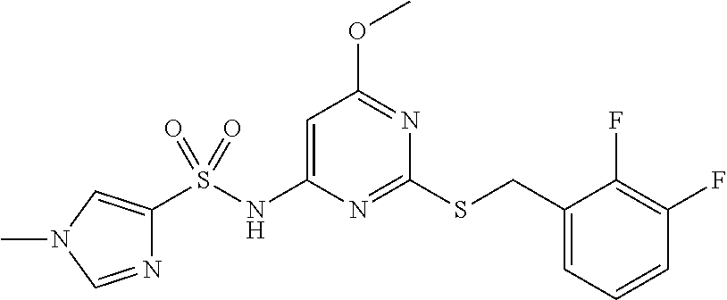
S(NC1=CC(OC)=NC(SCC2=CC=CC(F)=C2F)=N1)(=O)(=O)C1=CN(C)C=N1
